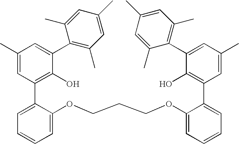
C1=C(C2=C(O)C(C3=C(C)C=C(C)C=C3C)=CC(C)=C2)C(OCCCOC2=CC=CC=C2C2=C(O)C(C3=C(C)C=C(C)C=C3C)=CC(C)=C2)=CC=C1
